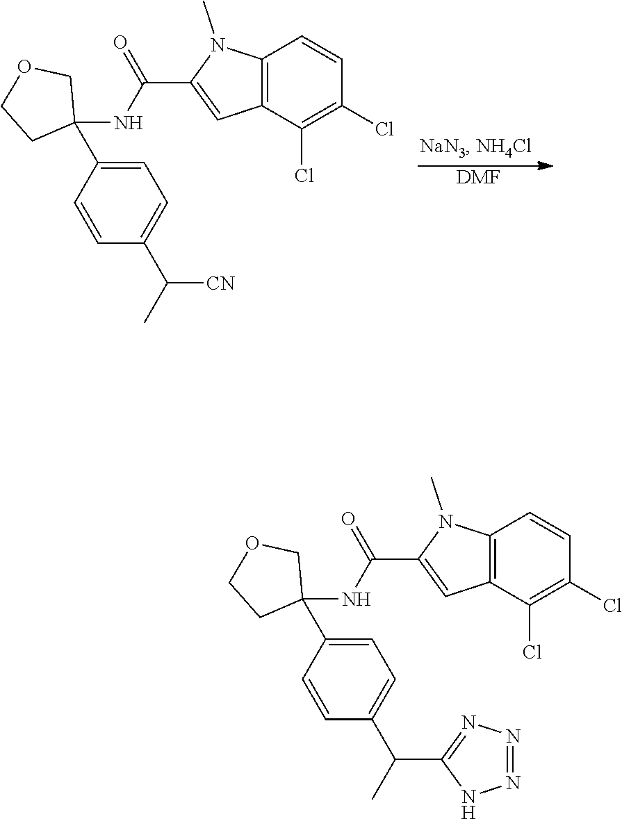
C12=C(C(Cl)=C(Cl)C=C1)C=C(C(NC1(C3=CC=C(C(C4=NN=NN4)C)C=C3)COCC1)=O)N2C.[DMF].C12=C(C(Cl)=C(Cl)C=C1)C=C(C(NC1(C3=CC=C(C([CN])C)C=C3)COCC1)=O)N2C
